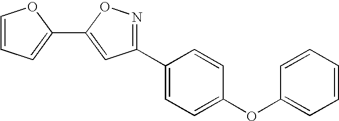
C1=CC=C(C2=CC(C3=CC=C(OC4=CC=CC=C4)C=C3)=NO2)O1
